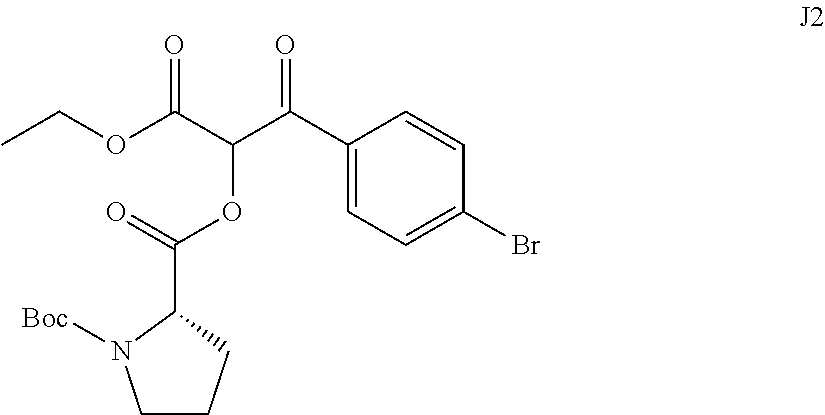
C1CCC(C(OC(C(=O)OCC)C(C2=CC=C(Br)C=C2)=O)=O)N1[Boc]
